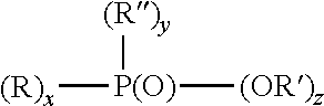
[(R)x][P(O)]([(OR)z])[(R)y]
